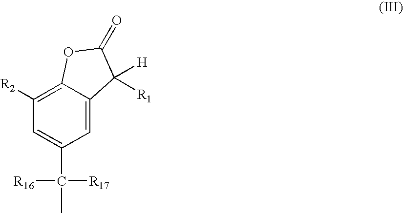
C12=C([R2])C=C(C(C)([R17])[R16])C=C1C([H])([R1])C(=O)O2
